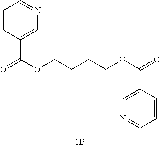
C1=CC(C(=O)OCCCCOC(C2=CN=CC=C2)=O)=CN=C1
